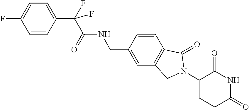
C1=C(F)C=CC(C(C(NCC2=CC3=C(C=C2)C(=O)N(C2CCC(=O)NC2=O)C3)=O)(F)F)=C1
